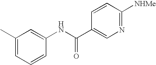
C1=CC(NC(C2=CN=C([NHMe])C=C2)=O)=CC(C)=C1
